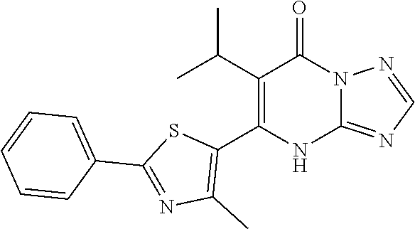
C1(C(C)C)=C(C2=C(C)N=C(C3=CC=CC=C3)S2)NC2=NC=NN2C1=O
